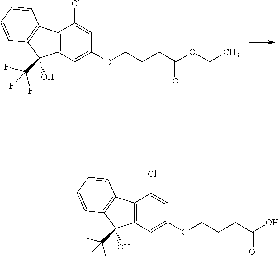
C12=C(C=C(OCCCC(OCC)=O)C=C1Cl)C(C(F)(F)F)(O)C1=C2C=CC=C1.C12=C(C=C(OCCCC(O)=O)C=C1Cl)C(C(F)(F)F)(O)C1=C2C=CC=C1
